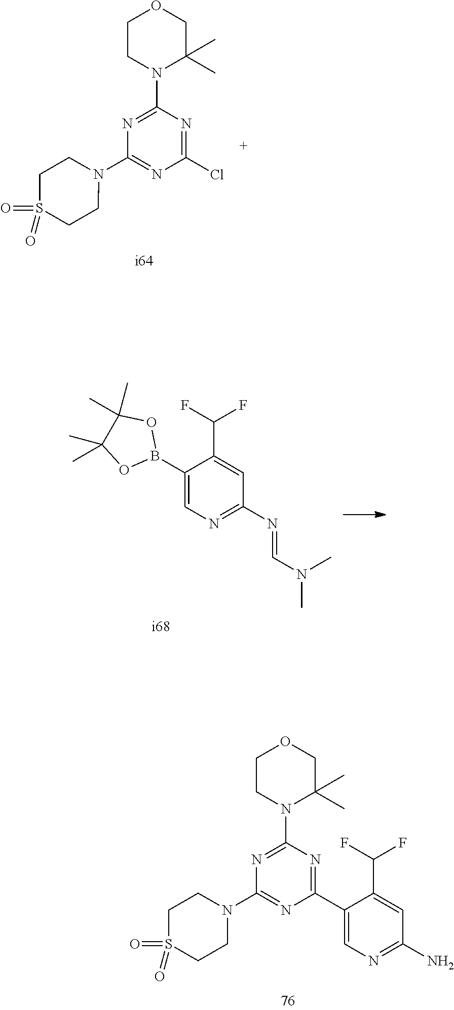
C1CN(C2=NC(N3CCS(=O)(=O)CC3)=NC(C3=CN=C(N)C=C3C(F)F)=N2)C(C)(C)CO1.C1CN(C2=NC(N3CCS(=O)(=O)CC3)=NC(Cl)=N2)C(C)(C)CO1.FC(F)C1=CC(N=CN(C)C)=NC=C1B1OC(C)(C)C(C)(C)O1
